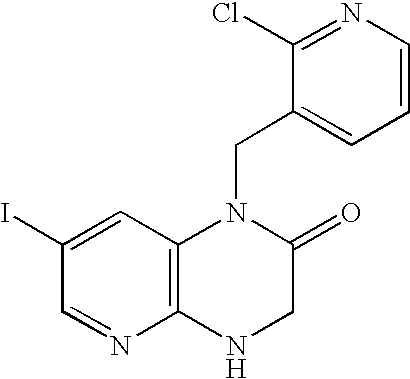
C1(I)=CC2=C(N=C1)NCC(=O)N2CC1=CC=CN=C1Cl
